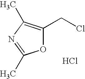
O1C(CCl)=C(C)N=C1C.Cl
